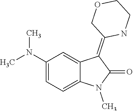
CN1C(=O)C(=C2COCCN2)C2=CC(N(C)C)=CC=C12
